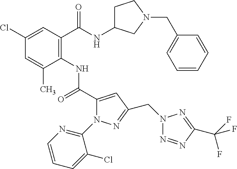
C1(Cl)=CC(C(=O)NC2CCN(CC3=CC=CC=C3)C2)=C(NC(=O)C2=CC(CN3N=NC(C(F)(F)F)=N3)=NN2C2=NC=CC=C2Cl)C(C)=C1
